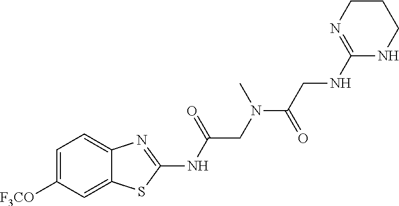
C1=C([F3CO])C=C2C(=C1)N=C(NC(CN(C(CNC1=NCCCN1)=O)C)=O)S2
